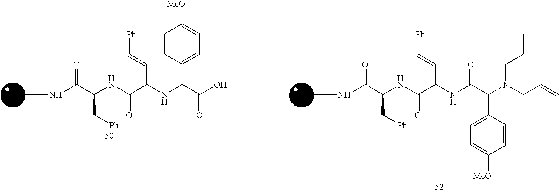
CNC(C(C[Ph])NC(C(C=C[Ph])NC(C(O)=O)C1=CC=C([MeO])C=C1)=O)=O.CNC(C(C[Ph])NC(C(C=C[Ph])NC(C(C1=CC=C([MeO])C=C1)N(CC=C)CC=C)=O)=O)=O
